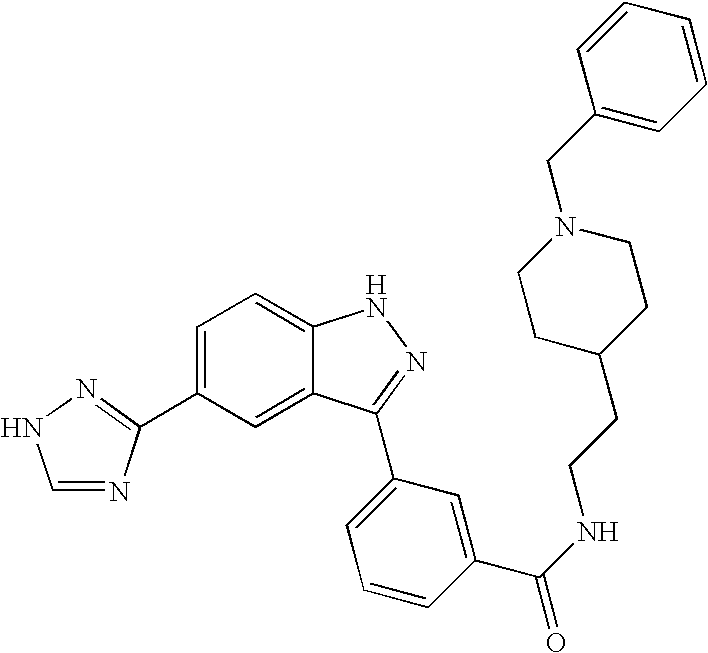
C1=C(C2=NNC=N2)C=C2C(=C1)NN=C2C1=CC=CC(C(=O)NCCC2CCN(CC3=CC=CC=C3)CC2)=C1
